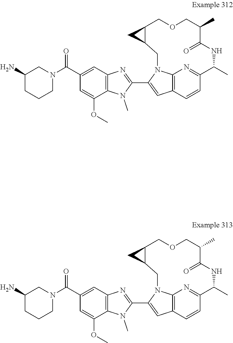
C12=NC3=C(C=C1)C=C(C1=NC4=C(N1C)C(OC)=CC(C(=O)N1CC(N)CCC1)=C4)N3CC1C(COCC(C)C(=O)NC2C)C1.C12=NC3=C(C=C1)C=C(C1=NC4=C(N1C)C(OC)=CC(C(=O)N1CC(N)CCC1)=C4)N3CC1C(COCC(C)C(=O)NC2C)C1
